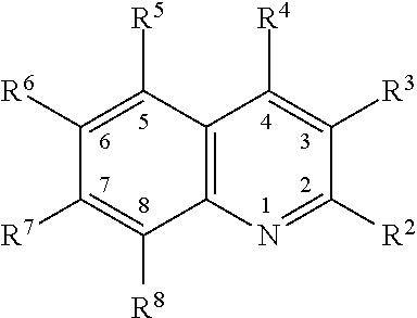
C12=C(N=C([R2])C([R3])=C1[R4])C([R8])=C([R7])C([R6])=C2[R5]
